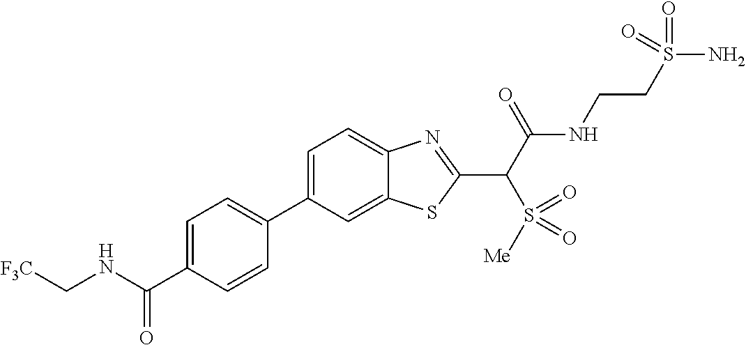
C1(C2=CC=C(C(NC[F3C])=O)C=C2)=CC=C2C(=C1)SC(C(C(NCCS(N)(=O)=O)=O)S(=O)([Me])=O)=N2
